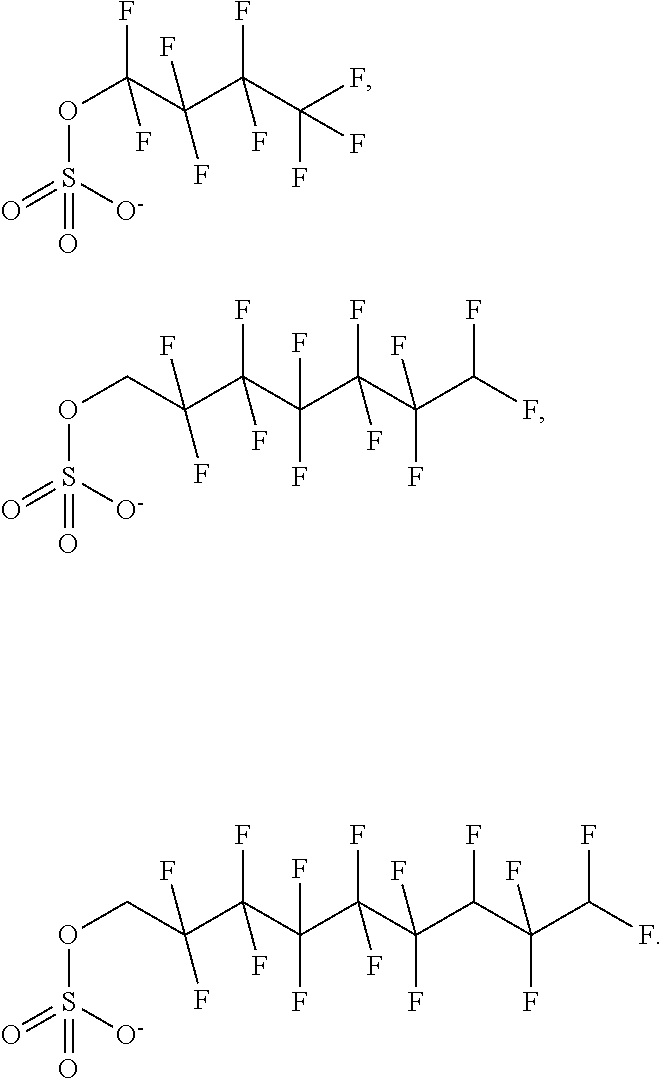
O(S([O-])(=O)=O)C(F)(C(C(C(F)(F)F)(F)F)(F)F)F.O(S([O-])(=O)=O)CC(C(C(F)(F)C(C(C(F)F)(F)F)(F)F)(F)F)(F)F.O(S([O-])(=O)=O)CC(C(C(F)(F)C(C(C(C(C(F)F)(F)F)F)(F)F)(F)F)(F)F)(F)F
